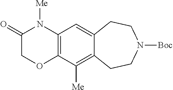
C1(=O)N([Me])C2=C(C([Me])=C3C(=C2)CCN([Boc])CC3)OC1
